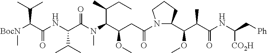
C1(C(C(C(NC(C[Ph])[CO2H])=O)C)OC)CCCN1C(CC(C(N(C)C(=O)C(C(C)C)NC(C([BocN]C)C(C)C)=O)C(C)CC)OC)=O
